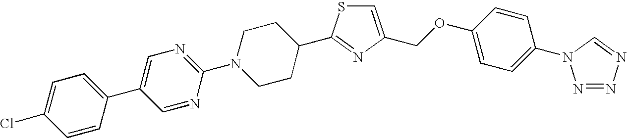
C1=C(COC2=CC=C(N3N=NN=C3)C=C2)N=C(C2CCN(C3=NC=C(C4=CC=C(Cl)C=C4)C=N3)CC2)S1
